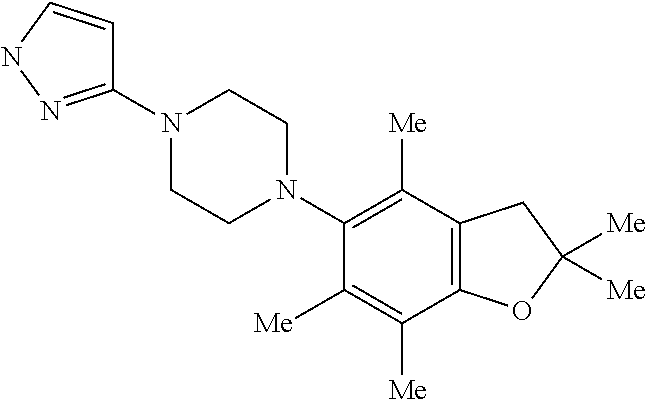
C1(N2CCN(C3=C([Me])C4=C(C([Me])=C3[Me])OC([Me])([Me])C4)CC2)=NNC=C1
